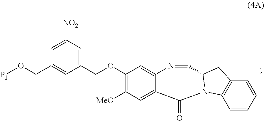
C(OC1=C([MeO])C=C2C(=C1)N=CC1N(C2=O)C2=C(C=CC=C2)C1)C1=CC([NO2])=CC(CO[P1])=C1
